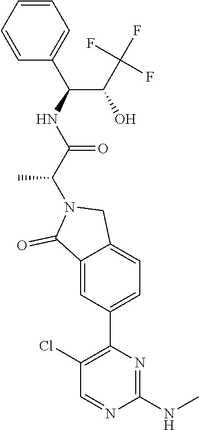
C1=CC=CC(C(NC(C(N2C(=O)C3=CC(C4=C(Cl)C=NC(NC)=N4)=CC=C3C2)C)=O)C(C(F)(F)F)O)=C1
